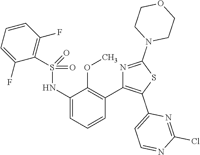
C1(NS(=O)(=O)C2=C(F)C=CC=C2F)=CC=CC(C2=C(C3=CC=NC(Cl)=N3)SC(N3CCOCC3)=N2)=C1OC
